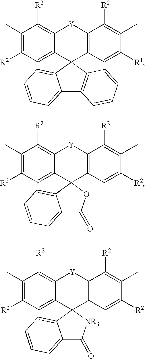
C12=C(C=C([R1])C(C)=C1[R2])C1(C3=CC([R2])=C(C)C([R2])=C3[Y]2)C2=C(C3=CC=CC=C31)C=CC=C2.C12=C(C=C([R2])C(C)=C1[R2])C1(C3=CC([R2])=C(C)C([R2])=C3[Y]2)OC(=O)C2=CC=CC=C21.C12=C(C=C([R2])C(C)=C1[R2])C1(C3=CC([R2])=C(C)C([R2])=C3[Y]2)[NR3]C(=O)C2=CC=CC=C21
